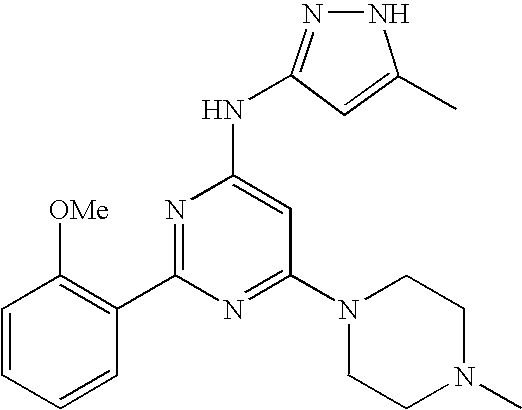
C1=CC=CC(C2=NC(NC3=NNC(C)=C3)=CC(N3CCN(C)CC3)=N2)=C1[OMe]
